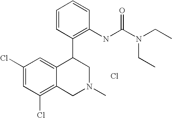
C1(Cl)=C2C(=CC(Cl)=C1)C(C1=C(NC(N(CC)CC)=O)C=CC=C1)CN(C)C2.Cl
